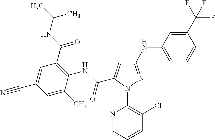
C(C1=CC(NC2=CC=CC(C(F)(F)F)=C2)=NN1C1=C(Cl)C=CC=N1)(NC1=C(C(NC(C)C)=O)C=C(C#N)C=C1C)=O
